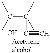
C(C(C)(C)C#C)(C)(C)O
